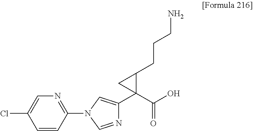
C1(N2C=NC(C3(C(O)=O)C(CCCN)C3)=C2)=NC=C(Cl)C=C1
